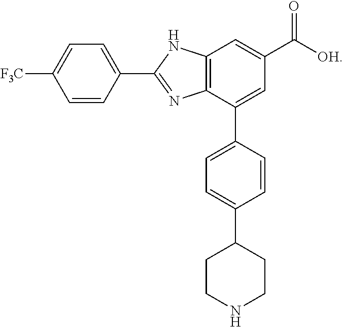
C12=C(C(C3=CC=C(C4CCNCC4)C=C3)=CC(C([OH])=O)=C1)N=C(C1=CC=C([F3C])C=C1)N2
